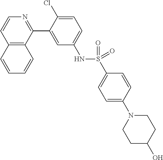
C12=C(C(C3=CC(NS(C4=CC=C(N5CCC(O)CC5)C=C4)(=O)=O)=CC=C3Cl)=NC=C1)C=CC=C2
